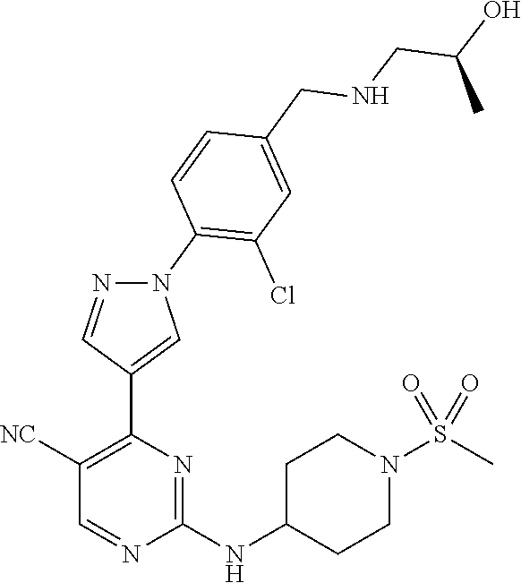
C1([NC])=C(C2=CN(C3=C(Cl)C=C(CNCC(O)C)C=C3)N=C2)N=C(NC2CCN(S(C)(=O)=O)CC2)N=C1
